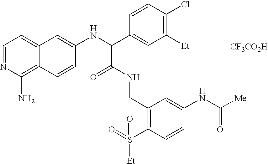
C1=NC(N)=C2C(=C1)C=C(NC(C1=CC([Et])=C(Cl)C=C1)C(=O)NCC1=C(S(=O)([Et])=O)C=CC(NC([Me])=O)=C1)C=C2.[CF3CO2H]
